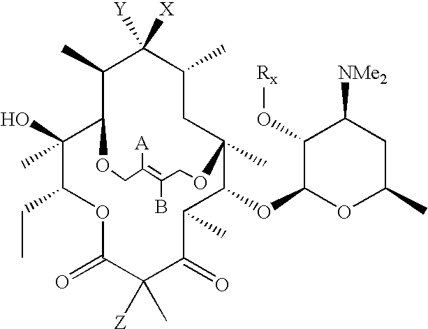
C1(C)C([X])([Y])C(C)CC2(C)C(OC3OC(C)CC([NMe2])C3O[Rx])C(C)C(=O)C([Z])(C)C(=O)OC(CC)C(O)(C)C1OCC([A])=C(B)CO2
